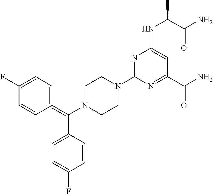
C1CN(C(=C2=CC=C(F)C=C2)C2=CC=C(F)C=C2)CCN1C1=NC(NC(C)C(N)=O)=CC(C(N)=O)=N1
